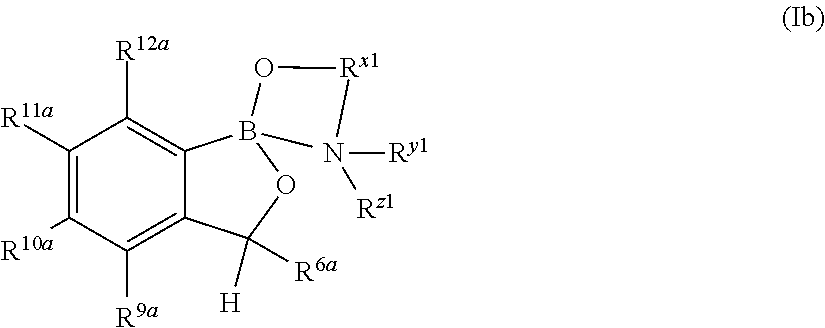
C1([R11a])=C([R10a])C([R9a])=C2C(=C1[R12a])B(O[Rx1]N([Rz1])[Ry1])(C)OC2([H])[R6a]
